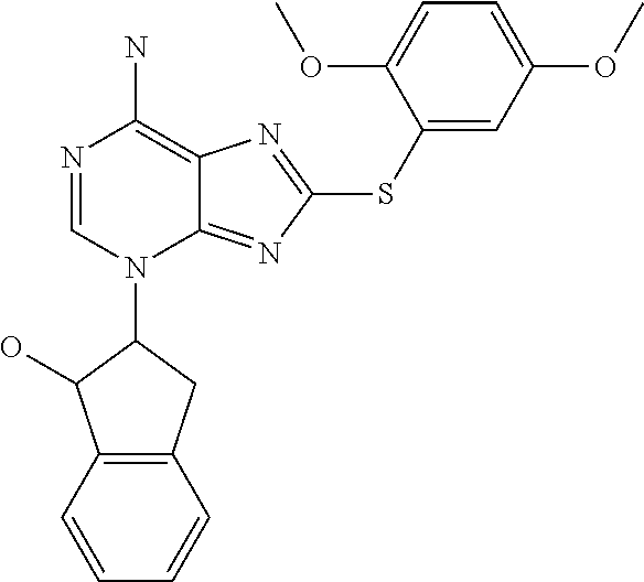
N1=CN(C2C(O)C3=C(C2)C=CC=C3)C2=NC(SC3=CC(OC)=CC=C3OC)=NC2=C1N
